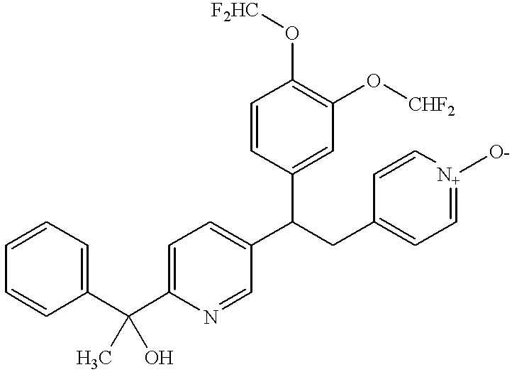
C1=CC(C(C2=CC=C(C(CC3=CC=[N+]([O-])C=C3)C3=CC(O[CHF2])=C(O[F2HC])C=C3)C=N2)(C)O)=CC=C1
